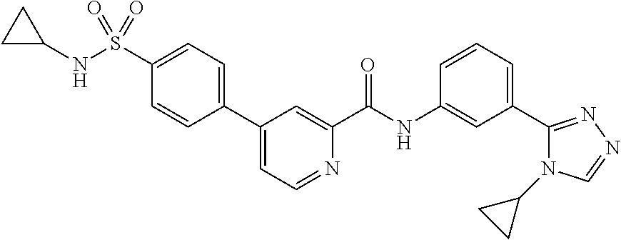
C1(C2=CC=C(S(NC3CC3)(=O)=O)C=C2)=CC=NC(C(NC2=CC(C3=NN=CN3C3CC3)=CC=C2)=O)=C1
